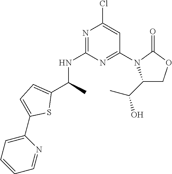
C1(N2C(C(C)O)COC2=O)=NC(NC(C2=CC=C(C3=CC=CC=N3)S2)C)=NC(Cl)=C1
